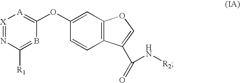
[X]1=NC([R1])=BC(OC2=CC3=C(C=C2)C(C(=O)N[R2])=CO3)=[A]1
